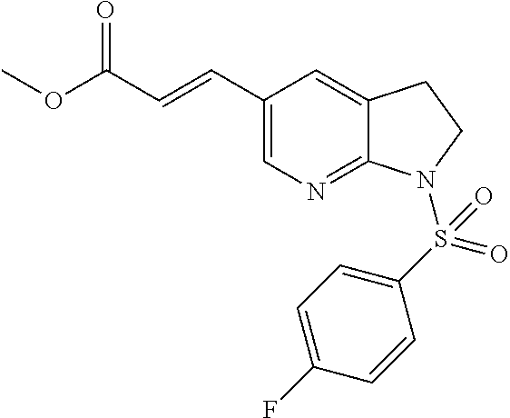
C1(C=CC(OC)=O)=CN=C2C(=C1)CCN2S(C1=CC=C(F)C=C1)(=O)=O
